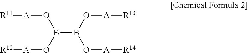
B(B(O[A][R13])O[A][R14])(O[A][R12])O[A][R11]
